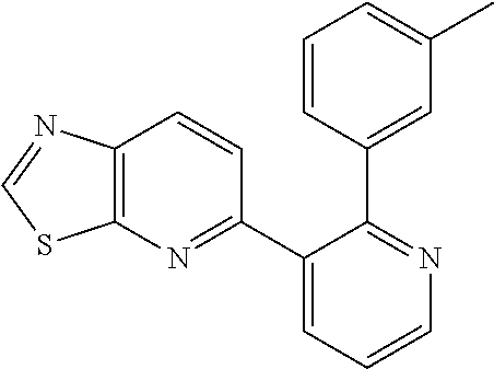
C12=C(N=C(C3=CC=CN=C3C3=CC(C)=CC=C3)C=C1)SC=N2
